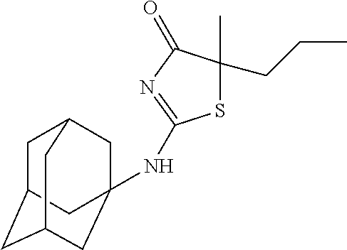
C1C2CC3CC(NC4=NC(=O)C(C)(CCC)S4)(CC1C3)C2
